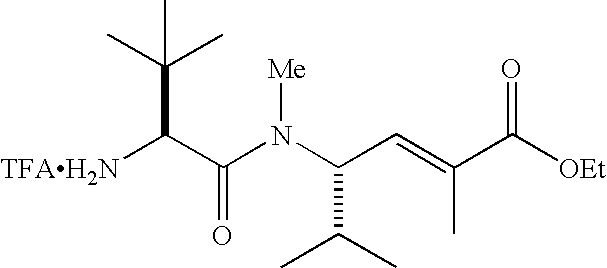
[TFAH2N]C(C(N(C(C=C(C([OEt])=O)C)C(C)C)[Me])=O)C(C)(C)C
